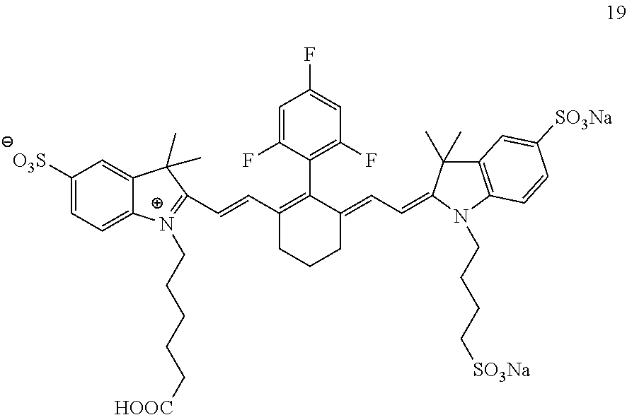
C(=CC1=C(C2=C(F)C=C(F)C=C2F)C(=CC=C2N(CCCC[SO3Na])C3=C(C=C([SO3Na])C=C3)C2(C)C)CCC1)C1=[N+](CCCCC[HOOC])C2=CC=C([O3S])C=C2C1(C)C
